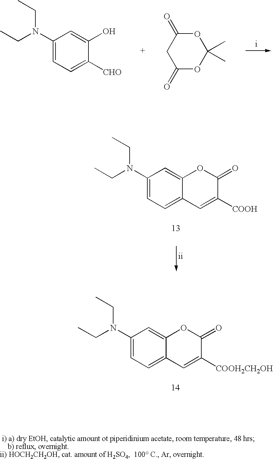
C1(N(CC)CC)=CC=C2C(=C1)OC(=O)C([COOH2CH2OH])=C2.C1(N(CC)CC)=CC=C2C(=C1)OC(=O)C([COOH])=C2.C1(N(CC)CC)=CC=C([CHO])C(O)=C1.O1C(=O)CC(=O)OC1(C)C
